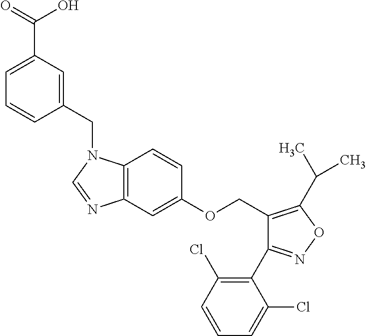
C12=C(C=C(OCC3=C(C(C)C)ON=C3C3=C(Cl)C=CC=C3Cl)C=C1)N=CN2CC1=CC(C(=O)O)=CC=C1
